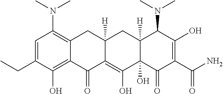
C1=C(CC)C(O)=C2C(=C1N(C)C)CC1([H])C(=C(O)C3(O)C([H])(C1)C(N(C)C)C(O)=C(C(=O)N)C3=O)C2=O
